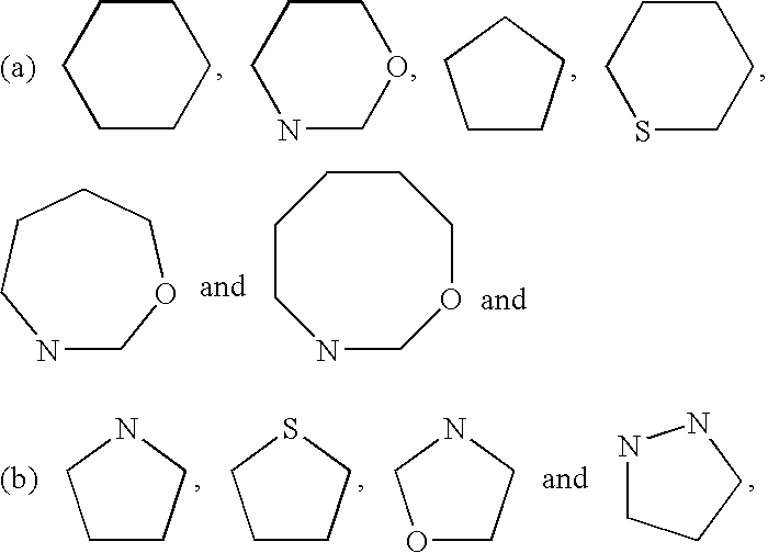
C1CCCCC1.C1CCCC1.C1CCSCC1.C1CCNCO1.[(a)].N1COCCCCC1.N1COCCCC1.C1CCNC1.C1CCSC1.N1CCCN1.[(b)].O1CCNC1
